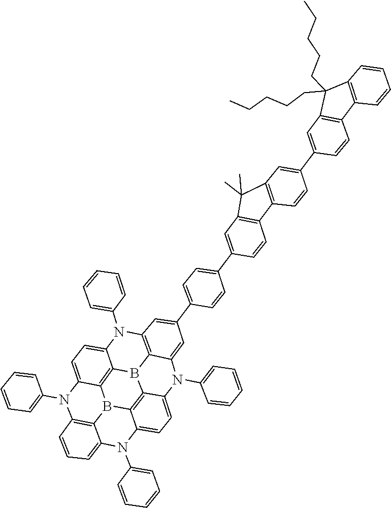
C1=CC(N2C3=CC=C4N(C5=CC=CC=C5)C5=C6B7C8=C9C(=CC=C8N(C8=CC=CC=C8)C6=CC(C6=CC=C(C8=CC%10=C(C%11=C(C%10(C)C)C=C(C%10=CC%12=C(C%13=C(C%12(CCCCC)CCCCC)C=CC=C%13)C=C%10)C=C%11)C=C8)C=C6)=C5)N(C5=CC=CC=C5)C5=CC=CC2=C5B9C3=C74)=CC=C1
